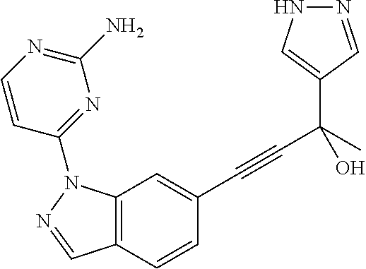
C12=C(C=C(C#CC(C3=CNN=C3)(C)O)C=C1)N(C1=NC(N)=NC=C1)N=C2
